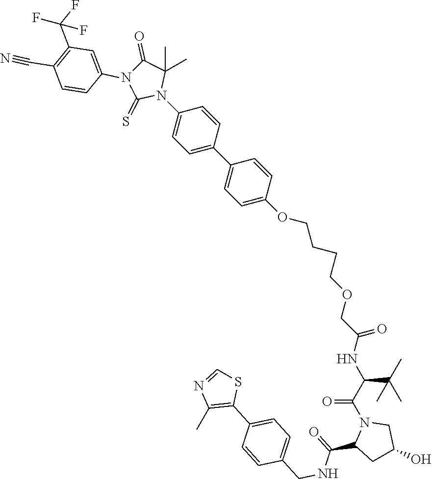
C1=CC(C2=CC=C(OCCCCOCC(NC(C(=O)N3C(C(NCC4=CC=C(C5=C(C)N=CS5)C=C4)=O)CC(O)C3)C(C)(C)C)=O)C=C2)=CC=C1N1C(C)(C)C(=O)N(C2=CC(C(F)(F)F)=C(C#N)C=C2)C1=S
